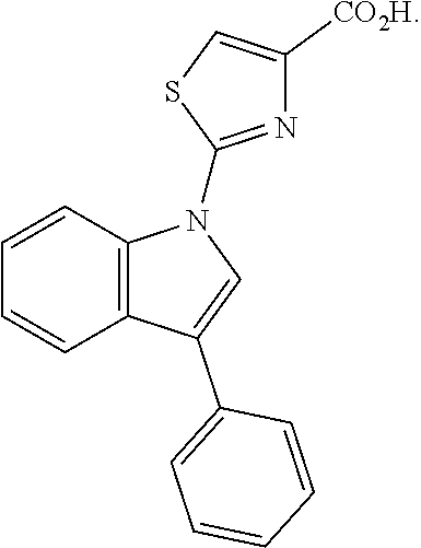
C1=CC2=C(C=C1)N(C1=NC([CO2H])=CS1)C=C2C1=CC=CC=C1
